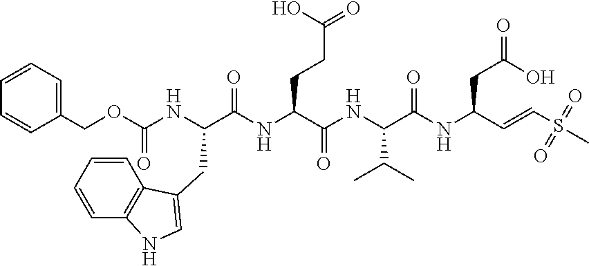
C1=CC=C(COC(NC(C(NC(C(NC(C(NC(C=CS(C)(=O)=O)CC(O)=O)=O)C(C)C)=O)CCC(=O)O)=O)CC2=CNC3=C2C=CC=C3)=O)C=C1
